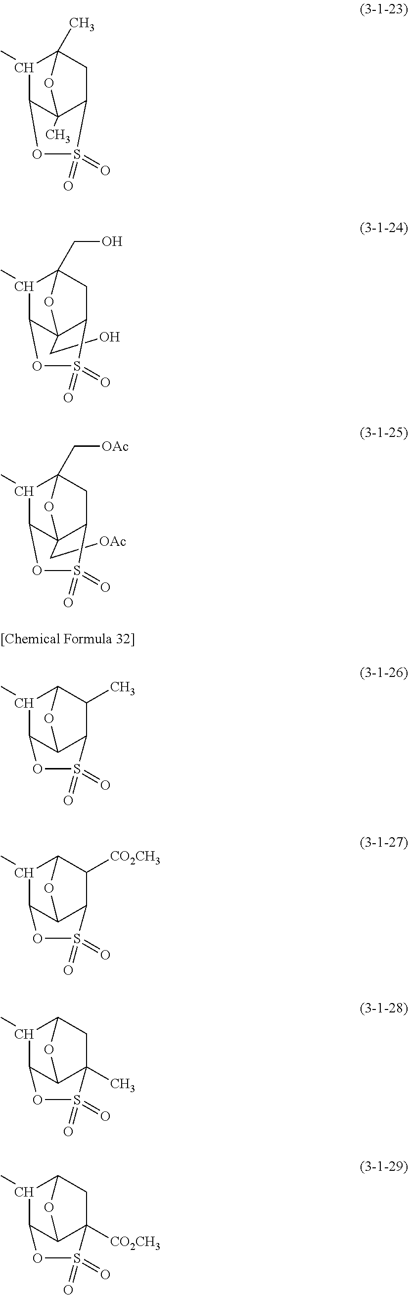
C1(C)C2OS(=O)(=O)C3CC1(C)OC23C.C1(C)C2OS(=O)(=O)C3CC1(CO)OC23CO.C1(C)C2OS(=O)(=O)C3CC1(C[OAc])OC23C[OAc].C1(C)C2OS(=O)(=O)C3C(C)C1OC23.C1(C)C2OS(=O)(=O)C3C([CO2CH3])C1OC23.C1(C)C2OS(=O)(=O)C3(C)CC1OC23.C1(C)C2OS(=O)(=O)C3([CO2CH3])CC1OC23
